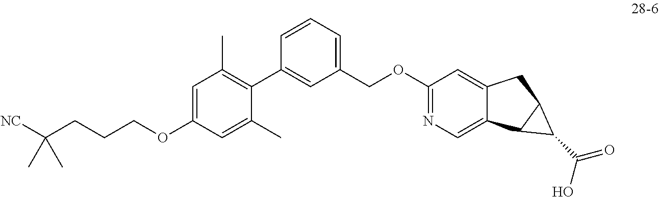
C1(OCCCC([NC])(C)C)=CC(C)=C(C2=CC(COC3=NC=C4C(=C3)CC3C4C3C(=O)O)=CC=C2)C(C)=C1
